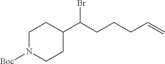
C1N([Boc])CCC(C(CCCC=C)Br)C1
